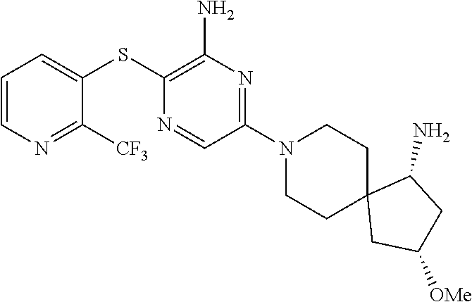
S(C1=C(N)N=C(N2CCC3(CC2)CC([OMe])CC3N)C=N1)C1=CC=CN=C1[CF3]
